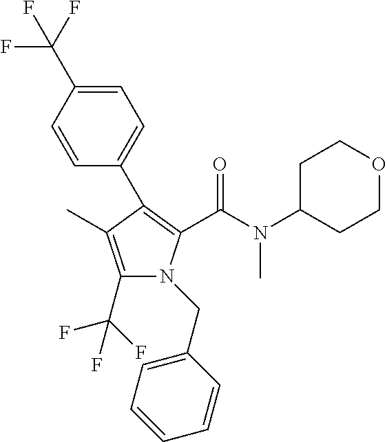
C1(C2=C(C(N(C3CCOCC3)C)=O)N(CC3=CC=CC=C3)C(C(F)(F)F)=C2C)=CC=C(C(F)(F)F)C=C1
